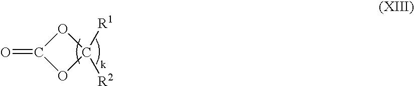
C1(=O)OC([R1])([R2])O1
